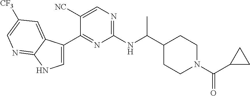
C1=C(C2=NC(NC(C3CCN(C(=O)C4CC4)CC3)C)=NC=C2[NC])C2=CC([CF3])=CN=C2N1
